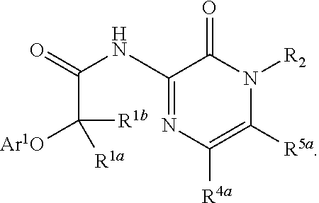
C1(NC(=O)C([R1b])([R1a])[Ar1O])=NC([R4a])=C([R5a])N([R2])C1=O
